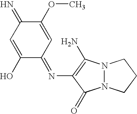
N12N(C(=O)C(N=C3C=C(OC)C(=N)C=C3O)=C1N)CCC2
